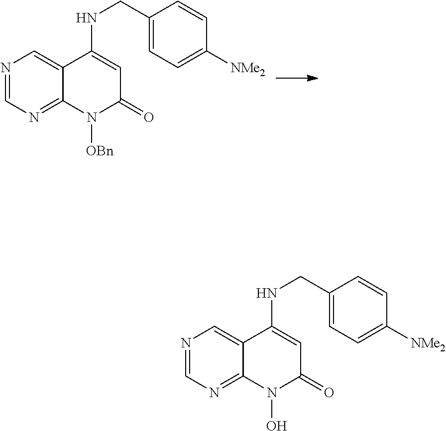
N1=CN=C2C(=C1)C(NCC1=CC=C([NMe2])C=C1)=CC(=O)N2O.N1=CN=C2C(=C1)C(NCC1=CC=C([NMe2])C=C1)=CC(=O)N2[OBn]
